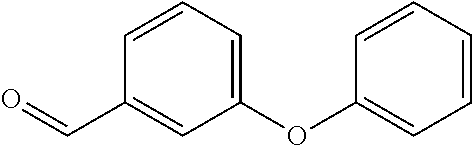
C1=CC=C(OC2=CC=CC=C2)C=C1C=O
